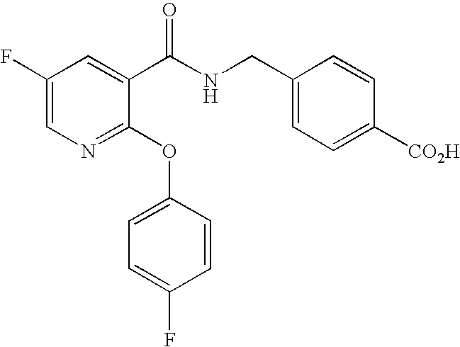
N(C(C1=CC(F)=CN=C1OC1=CC=C(F)C=C1)=O)CC1=CC=C([CO2H])C=C1
